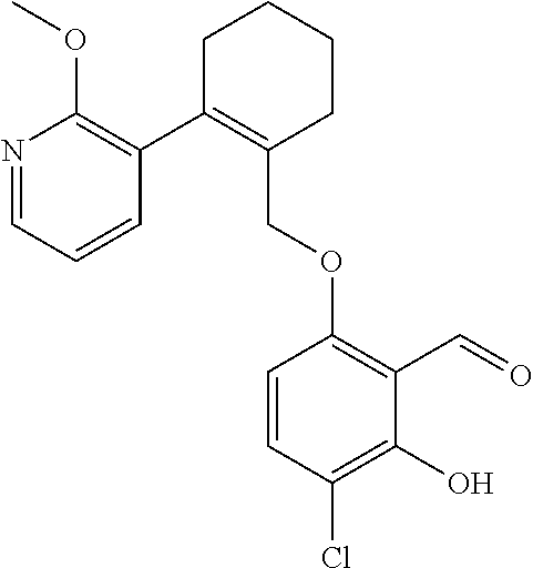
C1C(C2=C(OC)N=CC=C2)=C(COC2=C(C=O)C(O)=C(Cl)C=C2)CCC1
